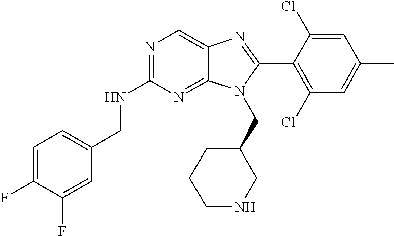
C1=C(F)C(F)=CC(CNC2=NC=C3C(=N2)N(CC2CCCNC2)C(C2=C(Cl)C=C(C)C=C2Cl)=N3)=C1
